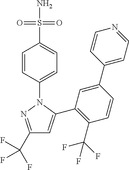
C1(C(F)(F)F)=NN(C2=CC=C(S(N)(=O)=O)C=C2)C(C2=C(C(F)(F)F)C=CC(C3=CC=NC=C3)=C2)=C1
